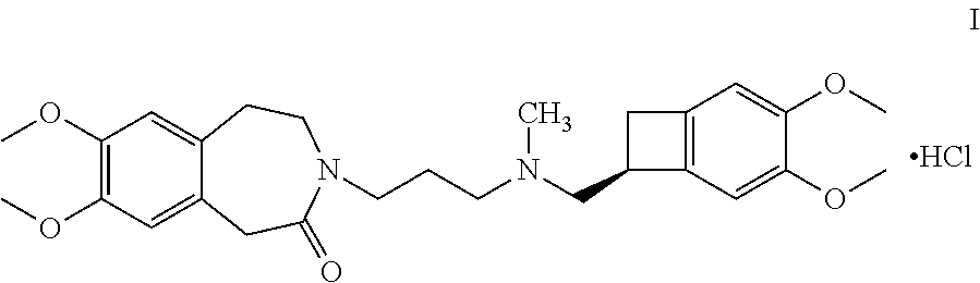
C1(OC)=C(OC)C=C2C(=C1)CCN(CCCN(CC1CC3=C1C=C(OC)C(OC)=C3)C)C(=O)C2.Cl
